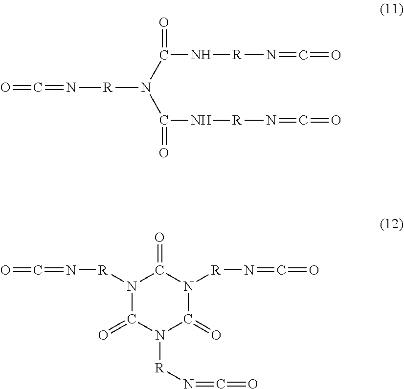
C(=N[R]NC(N(C(N[R]N=C=O)=O)[R]N=C=O)=O)=O.C1(=O)N([R]N=C=O)C(=O)N([R]N=C=O)C(=O)N1[R]N=C=O
